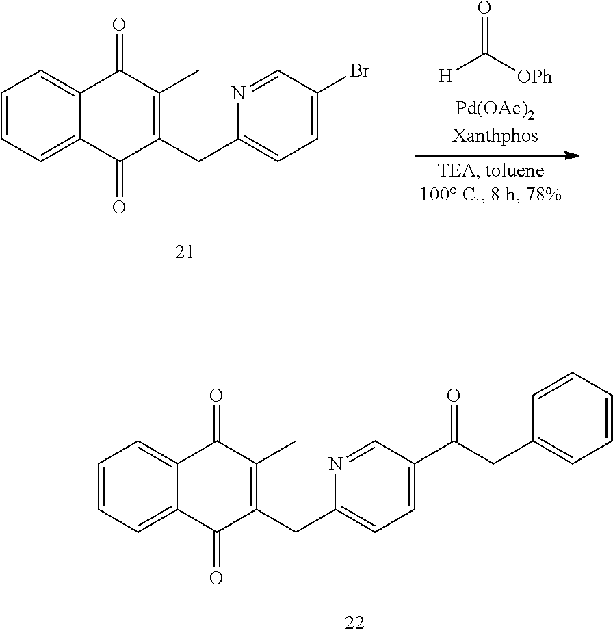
[H]C([OPh])=O.C1=CC=C2C(=C1)C(=O)C(C)=C(CC1=CC=C(Br)C=N1)C2=O.C1=CC=C2C(=C1)C(=O)C(C)=C(CC1=CC=C(C(CC3=CC=CC=C3)=O)C=N1)C2=O
